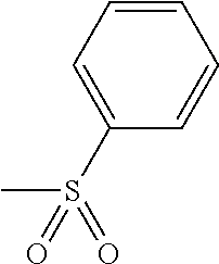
C1(S(=O)(C)=O)=CC=CC=C1
